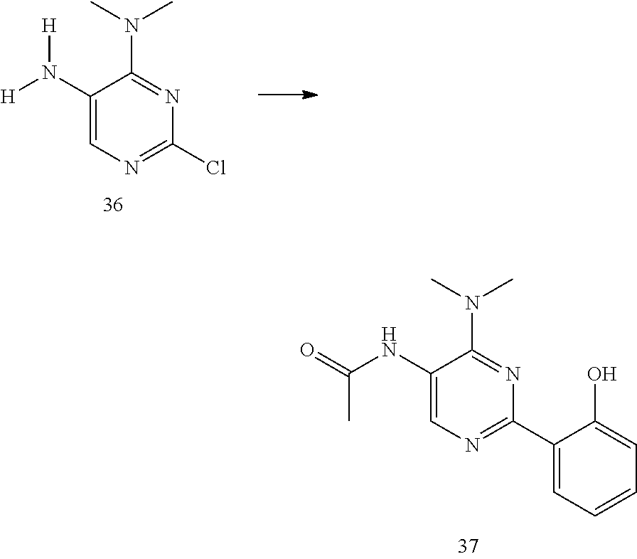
C1(N([H])[H])=CN=C(Cl)N=C1N(C)C.C1(NC(=O)C)=CN=C(C2=CC=CC=C2O)N=C1N(C)C
